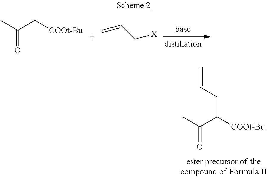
C(C[COOt-Bu])(C)=O.C=CC[X].C(C([COOt-Bu])CC=C)(C)=O
